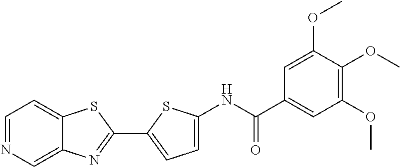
C1=NC=C2C(=C1)SC(C1=CC=C(NC(C3=CC(OC)=C(OC)C(OC)=C3)=O)S1)=N2
